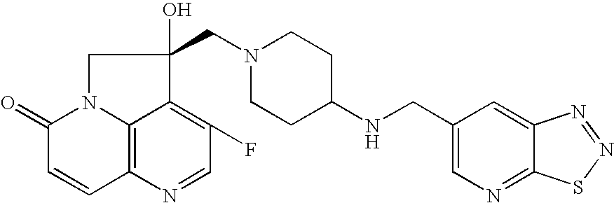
C12=C3N(C(=O)C=C1)CC(O)(CN1CCC(NCC4=CN=C5C(=C4)N=NS5)CC1)C3=C(F)C=N2
